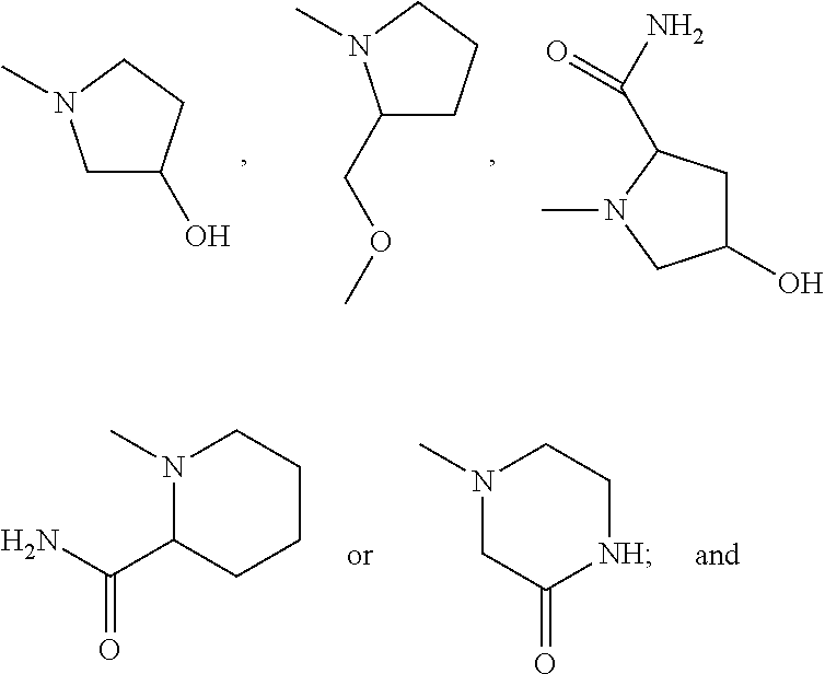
C1C(O)CCN1C.C1(COC)CCCN1C.C1(O)CC(C(N)=O)N(C)C1.N1(C)C(C(N)=O)CCCC1.N1(C)CC(=O)[NH]CC1
